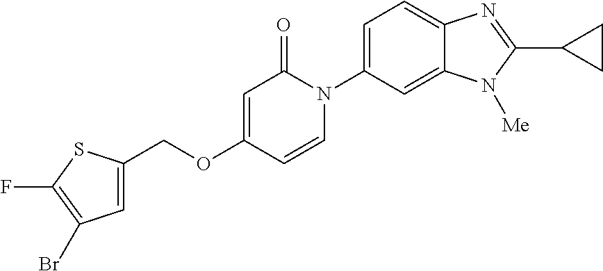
C(OC1=CC(=O)N(C2=CC=C3C(=C2)N([Me])C(C2CC2)=N3)C=C1)C1=CC(Br)=C(F)S1
